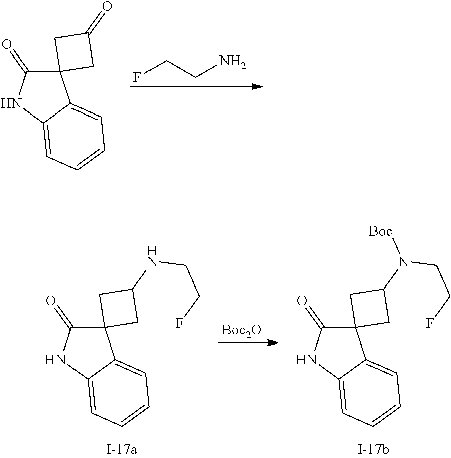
C12(C(=O)NC3=CC=CC=C13)CC(=O)C2.FCCN.C12(C(=O)NC3=CC=CC=C13)CC(NCCF)C2.[Boc2O].C12(C(=O)NC3=CC=CC=C13)CC(N(CCF)[Boc])C2
